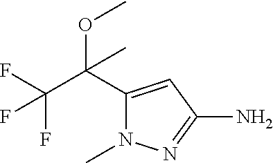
C1(C(C(F)(F)F)(OC)C)=CC(N)=NN1C
